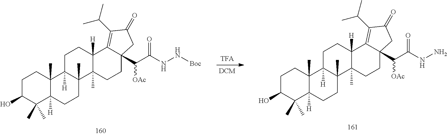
C1C(O)C(C)(C)C2([H])C(C)(C1)C1([H])C(C)(CC2)C2(C)C([H])(CC1)C1=C(C(C)C)C(=O)CC1(C(C(NN)=O)[OAc])CC2.C1C(O)C(C)(C)C2([H])C(C)(C1)C1([H])C(C)(CC2)C2(C)C([H])(CC1)C1=C(C(C)C)C(=O)CC1(C(C(NN[Boc])=O)[OAc])CC2
